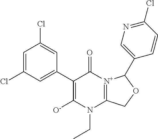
C1(C2=CC(Cl)=CC(Cl)=C2)=C([O-])N(CC)C2=[N+](C1=O)C(C1=CN=C(Cl)C=C1)OC2
